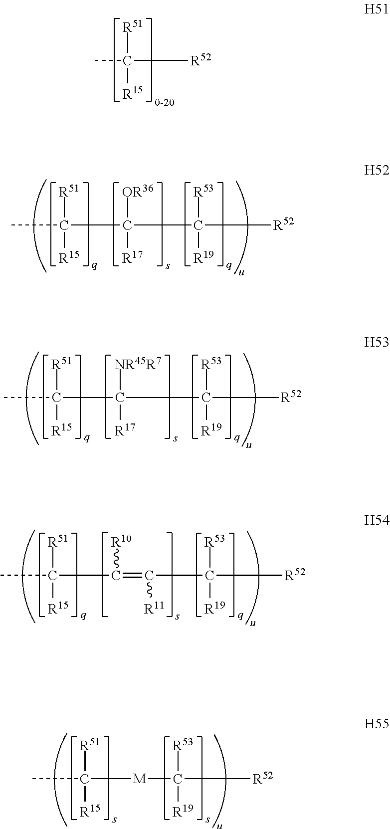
CC([R52])([R51])[R15].CC(C([OR36])([R17])C([R53])([R19])[R52])([R51])[R15].CC(C([NR45R7])([R17])C([R53])([R19])[R52])([R51])[R15].CC(C([R10])=C(C([R53])([R19])[R52])[R11])([R51])[R15].CC([M]C([R53])([R19])[R52])([R51])[R15]
